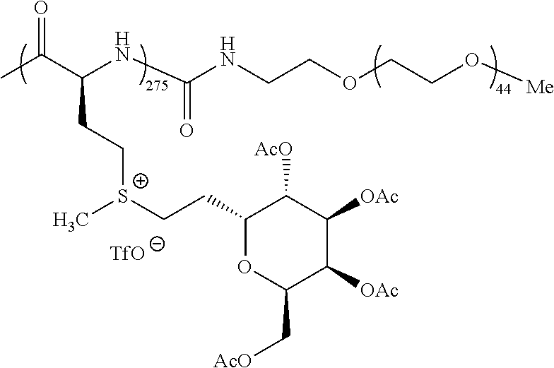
CC(C(NC(=O)NCCOCCO[Me])CC[S+](CCC1OC(C[AcO])C([OAc])C([OAc])C1[AcO])C)=O.[TfO]
